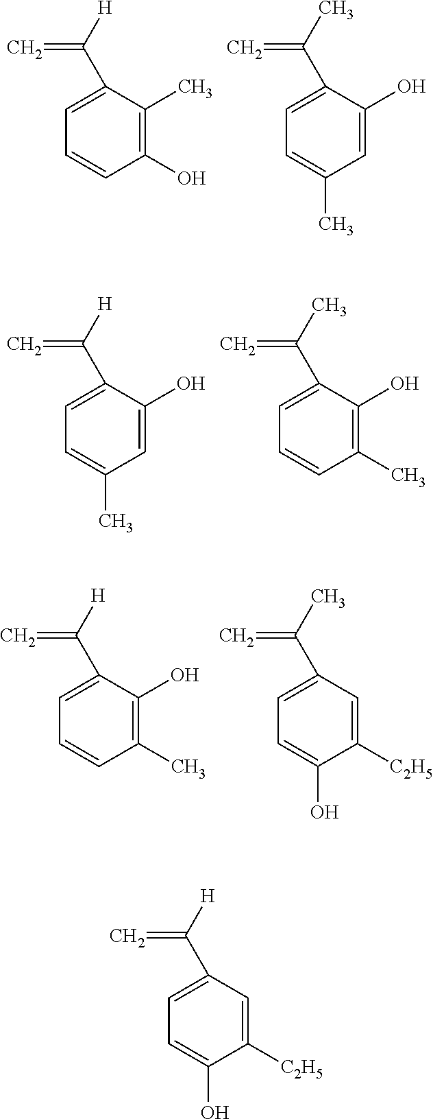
C1=C(C([H])=C)C(C)=C(O)C=C1.C1=C(C(C)=C)C(O)=CC(C)=C1.C1=C(C([H])=C)C(O)=CC(C)=C1.C1=C(C(C)=C)C(O)=C(C)C=C1.C1=C(C([H])=C)C(O)=C(C)C=C1.C1=C(C(C)=C)C=C([C2H5])C(O)=C1.C1=C(C([H])=C)C=C([C2H5])C(O)=C1
